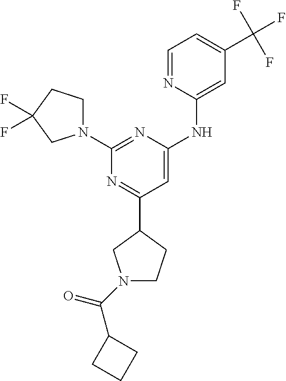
C1=NC(NC2=CC(C3CCN(C(=O)C4CCC4)C3)=NC(N3CCC(F)(F)C3)=N2)=CC(C(F)(F)F)=C1
